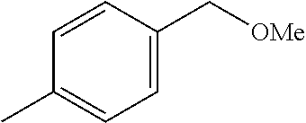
C1=CC(C[OMe])=CC=C1C
